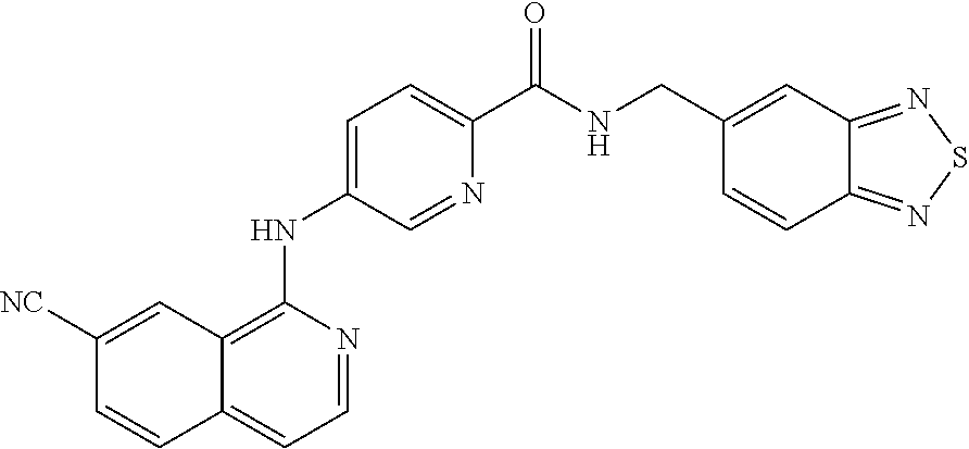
C1=NC(NC2=CC=C(C(NCC3=CC4=NSN=C4C=C3)=O)N=C2)=C2C(=C1)C=CC([NC])=C2
